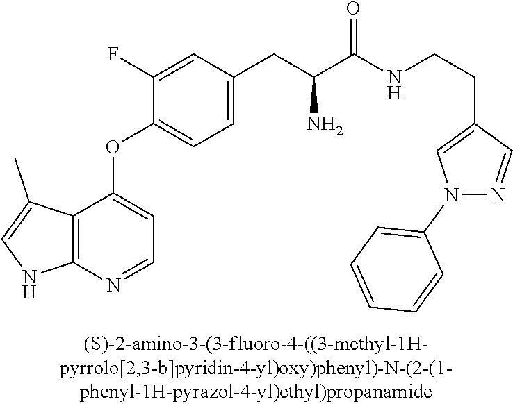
C1(F)=CC(CC(C(NCCC2=CN(C3=CC=CC=C3)N=C2)=O)N)=CC=C1OC1=CC=NC2=C1C(C)=CN2
